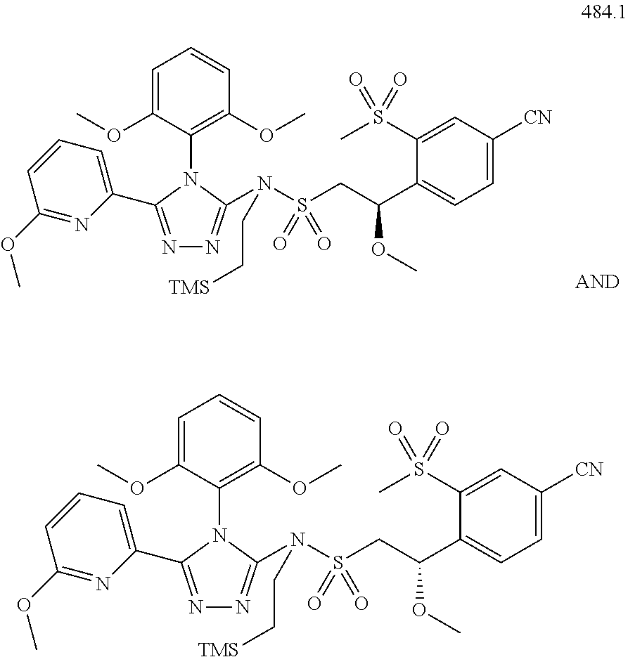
C1(OC)=NC(C2=NN=C(N(S(CC(C3=CC=C([CN])C=C3S(C)(=O)=O)OC)(=O)=O)CC[TMS])N2C2=C(OC)C=CC=C2OC)=CC=C1.C1(OC)=NC(C2=NN=C(N(S(CC(C3=CC=C([CN])C=C3S(C)(=O)=O)OC)(=O)=O)CC[TMS])N2C2=C(OC)C=CC=C2OC)=CC=C1
